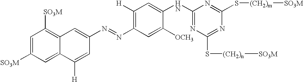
C1=C([SO3M])C=C2C(=C1[SO3M])C=C(N=NC1=C([H])C=C(NC3=NC(S[(CH2)n][SO3M])=NC(S[(CH2)m][SO3M])=N3)C([OCH3])=C1)C=C2[H]
